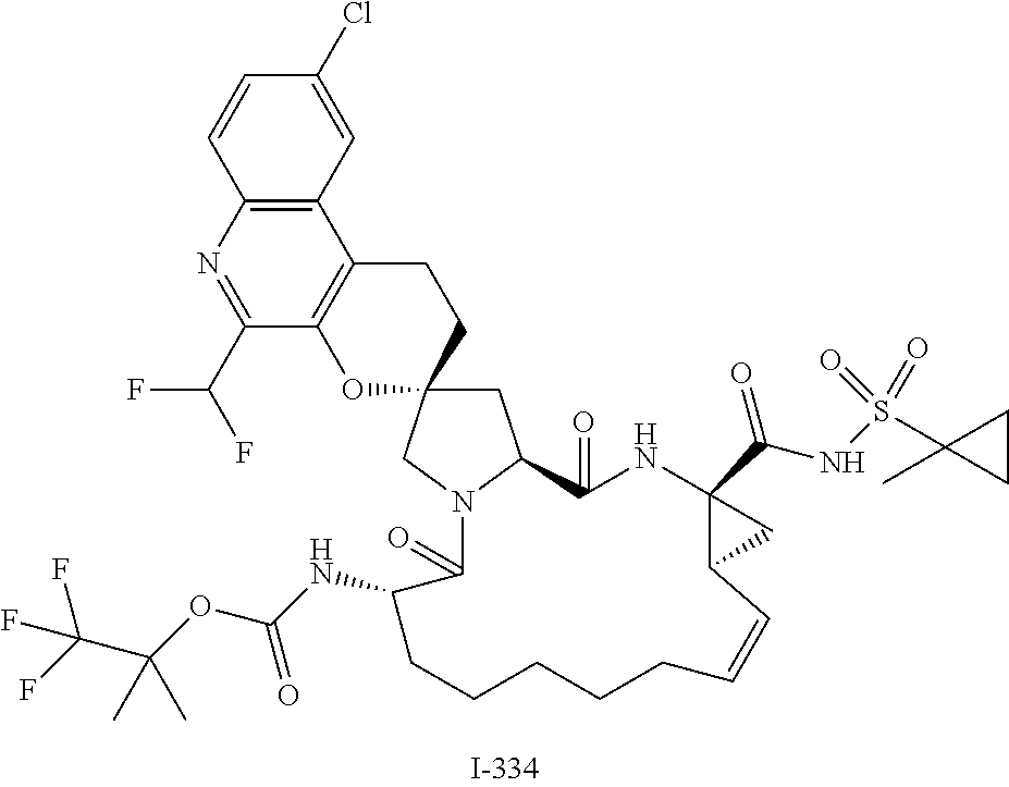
C1C2(CN3C1C(=O)NC1(C(NS(C4(C)CC4)(=O)=O)=O)C(C=CCCCCCC(NC(OC(C(F)(F)F)(C)C)=O)C3=O)C1)CCC1=C(O2)C(C(F)F)=NC2=C1C=C(Cl)C=C2
